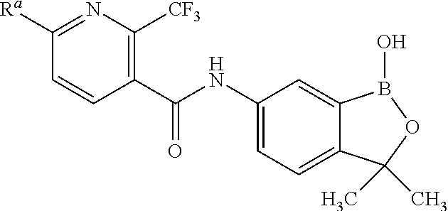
C1(NC(=O)C2=C([CF3])N=C([Ra])C=C2)=CC=C2C(=C1)B(O)OC2(C)C
